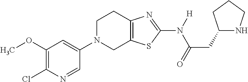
C1(OC)=C(Cl)N=CC(N2CC3=C(CC2)N=C(N([H])C(=O)CC2NCCC2)S3)=C1
